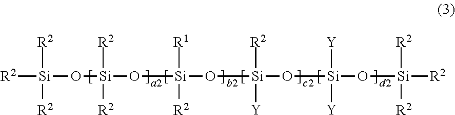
[R2][Si](O[Si](O[Si](O[Si](O[Si](O[Si]([R2])([R2])[R2])([Y])[Y])([R2])[Y])([R1])[R2])([R2])[R2])([R2])[R2]
